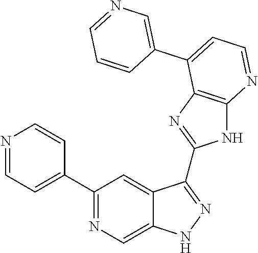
C1(C2=NC=C3C(=C2)C(C2=NC4=C(N2)N=CC=C4C2=CN=CC=C2)=NN3)=CC=NC=C1
